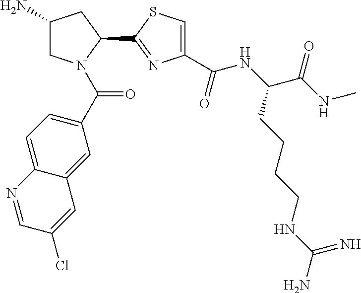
C1(N)CN(C(C2=CC=C3C(=C2)C=C(Cl)C=N3)=O)C(C2=NC(C(NC(C(NC)=O)CCCCNC(N)=N)=O)=CS2)C1
